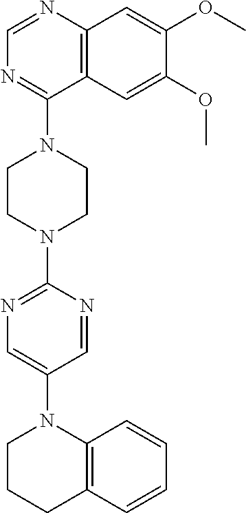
C12=C(N=CN=C1N1CCN(C3=NC=C(N4CCCC5=C4C=CC=C5)C=N3)CC1)C=C(OC)C(OC)=C2
